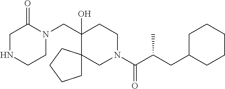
C1NCCN(CC2(O)CCN(C(C(CC3CCCCC3)C)=O)CC23CCCC3)C1=O
